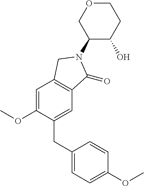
C1(N2C(=O)C3=C(C=C(OC)C(CC4=CC=C(OC)C=C4)=C3)C2)C(O)CCOC1
